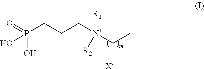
P(CCC[N+]([R1])([R2])CC)(=O)(O)O.[X-]
